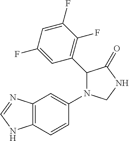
C12=C(C=CC(N3CNC(=O)C3C3=C(F)C(F)=CC(F)=C3)=C1)NC=N2
